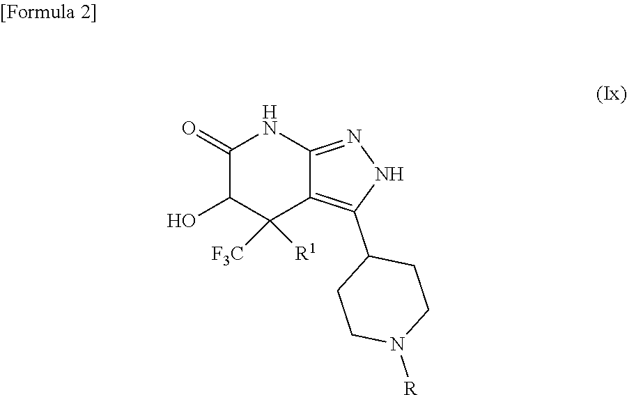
C1(=O)C(O)C([F3C])([R1])C2=C(C3CCN([R])CC3)NN=C2N1
